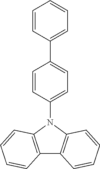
C12=C(N(C3=CC=C(C4=CC=CC=C4)C=C3)C3=C1C=CC=C3)C=CC=C2
